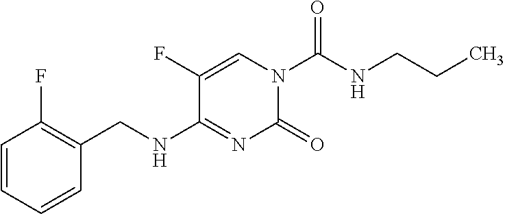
C1=C(F)C(NCC2=C(F)C=CC=C2)=NC(=O)N1C(NCCC)=O
